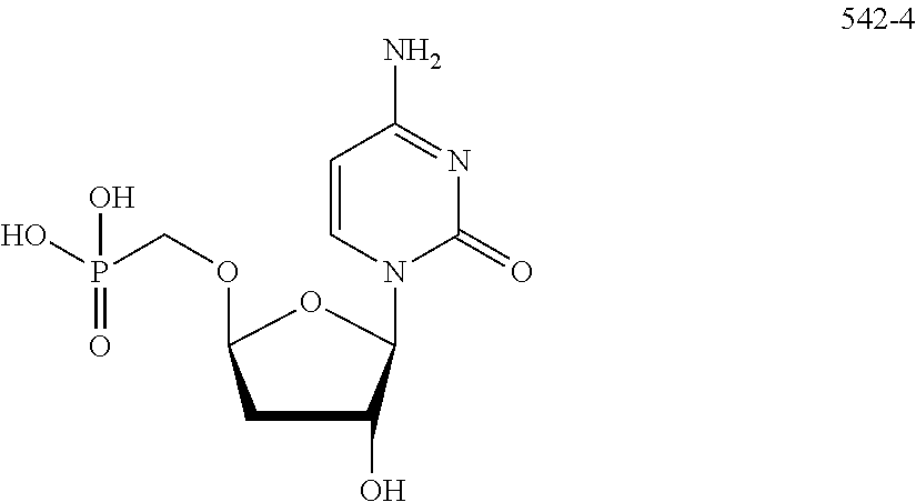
C1C(O)C(N2C(=O)N=C(N)C=C2)OC1OCP(O)(=O)O
